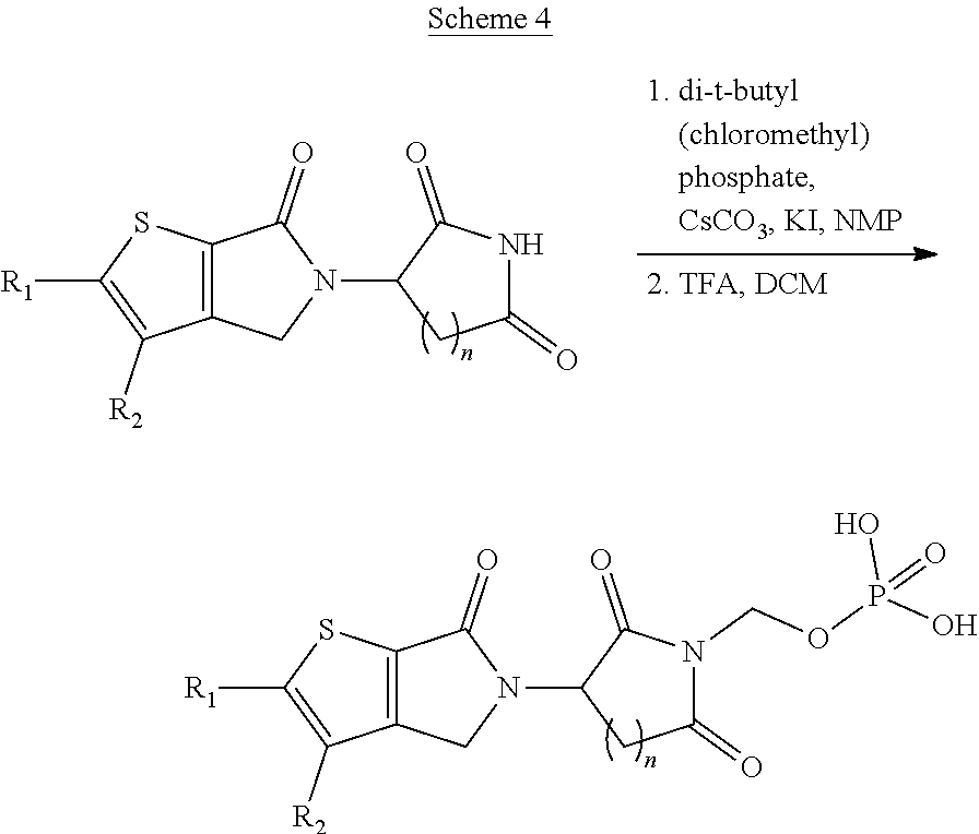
C12=C(SC([R1])=C1[R2])C(=O)N(C1CC(=O)N(COP(O)(O)=O)C1=O)C2.C12=C(SC([R1])=C1[R2])C(=O)N(C1CC(=O)NC1=O)C2
